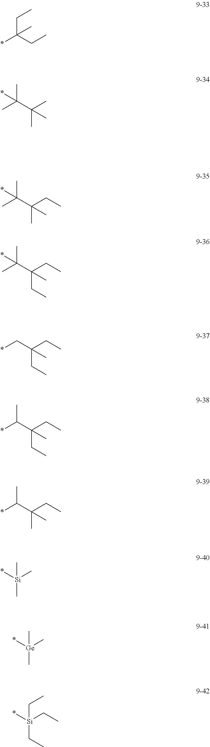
*C(CC)(CC)C.C(C(C)(C)C)(C)(C)*.C(C(CC)(C)C)(C)(C)*.C(C(CC)(CC)C)(C)(C)*.C(C(CC)(CC)C)*.C(C(CC)(CC)C)(*)C.[Si](C)(C)(*)C.[Ge](C)(C)(*)C.[Si](CC)(CC)(*)CC.C(C(CC)(C)C)(*)C
